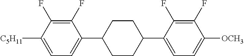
C1(F)=C(F)C([C5H11])=CC=C1C1CCC(C2=CC=C([OCH3])C(F)=C2F)CC1
